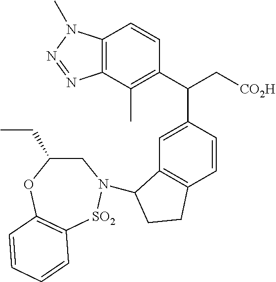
C12=C(C(C)=C(C(C[CO2H])C3=CC4=C(C=C3)CCC4N3CC(CC)OC4=C([SO2]3)C=CC=C4)C=C1)N=NN2C
